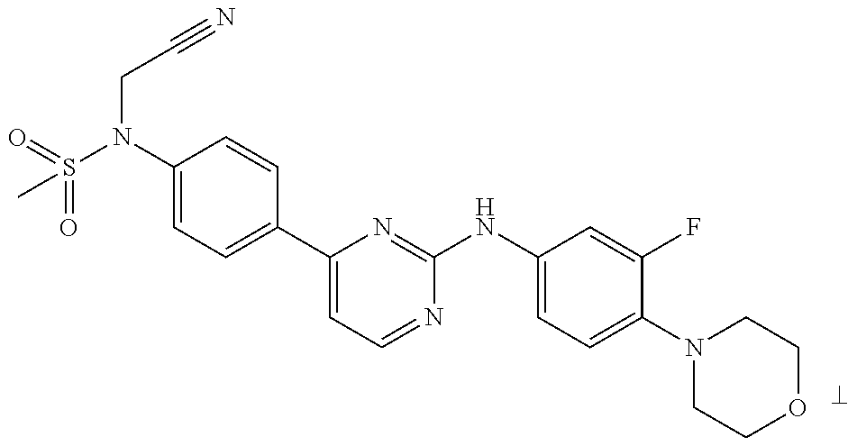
O=S(N(C1=CC=C(C2=CC=NC(NC3=CC=C(N4CCOCC4)C(F)=C3)=N2)C=C1)CC#N)(=O)C
